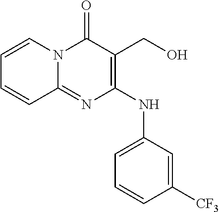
C1(NC2=CC=CC([CF3])=C2)=C(CO)C(=O)N2C(=N1)C=CC=C2
